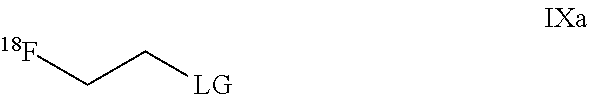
[18F]CC[LG]
